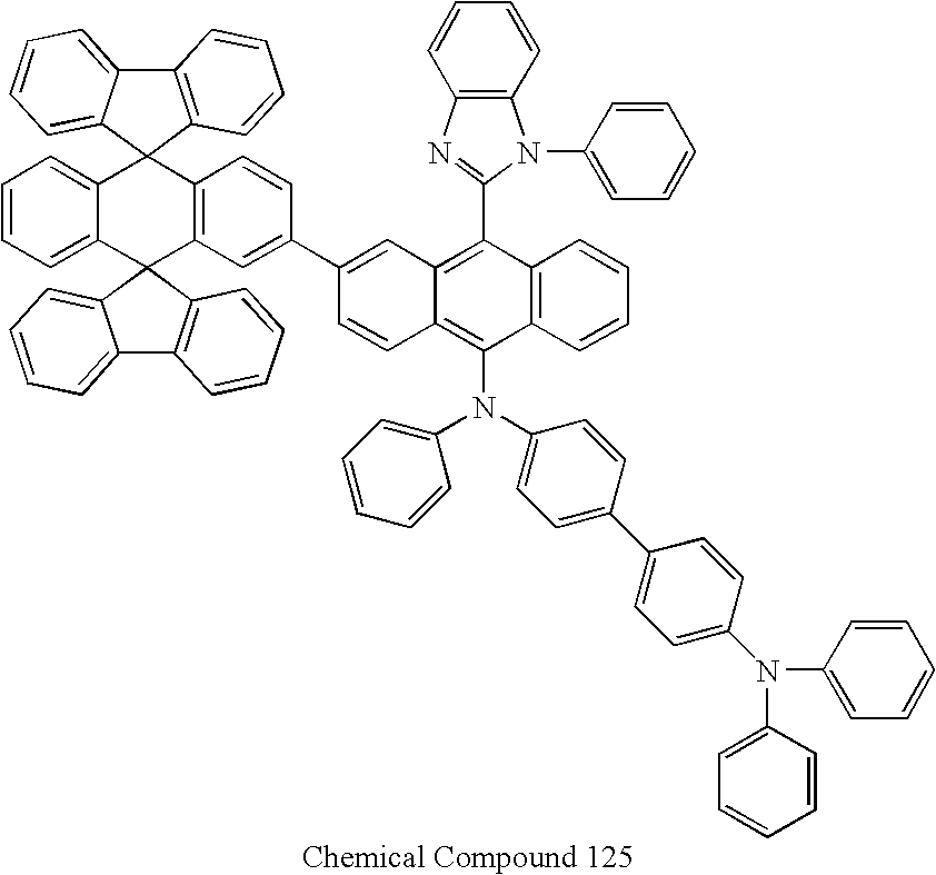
C12=CC=CC=C1C1(C3=C(C=CC(C4=CC5=C(C6=NC7=C(N6C6=CC=CC=C6)C=CC=C7)C6=C(C(N(C7=CC=CC=C7)C7=CC=C(C8=CC=C(N(C9=CC=CC=C9)C9=CC=CC=C9)C=C8)C=C7)=C5C=C4)C=CC=C6)=C3)C23C2=CC=CC=C2C2=C3C=CC=C2)C2=C(C3=CC=CC=C31)C=CC=C2
